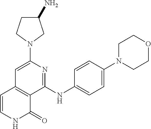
C1(N2CCC(N)C2)=CC2=C(C(NC3=CC=C(N4CCOCC4)C=C3)=N1)C(=O)NC=C2
